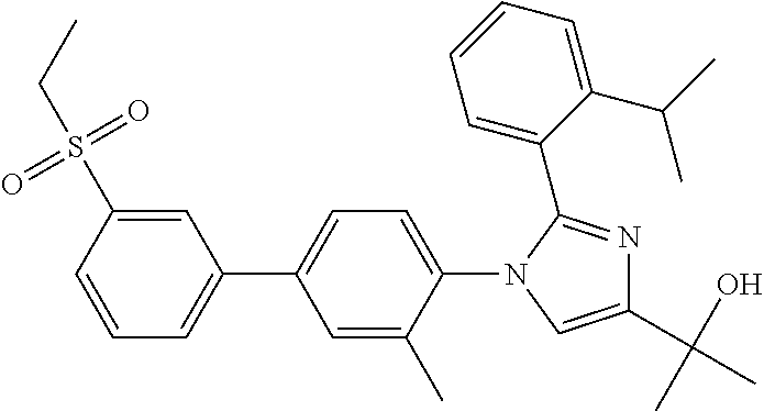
C1=CC(S(=O)(=O)CC)=CC(C2=CC=C(N3C=C(C(O)(C)C)N=C3C3=CC=CC=C3C(C)C)C(C)=C2)=C1
